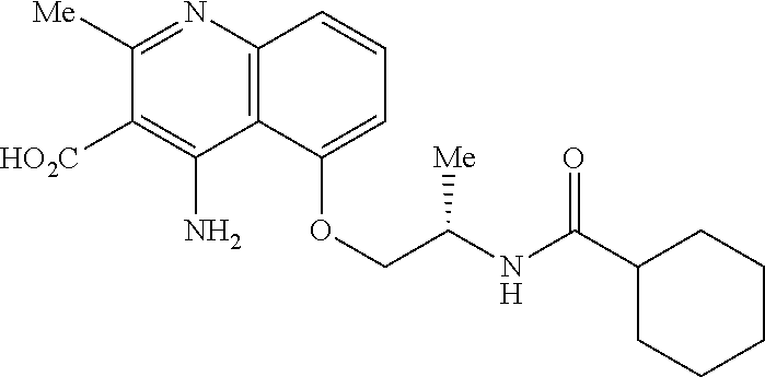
C1([Me])=NC2=C(C(N)=C1[HO2C])C(OCC(NC(C1CCCCC1)=O)[Me])=CC=C2
